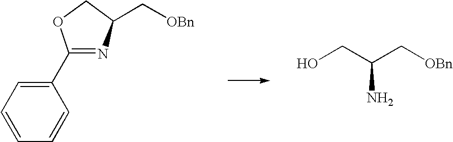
C1=CC(C2=NC(C[OBn])CO2)=CC=C1.OCC(C[OBn])N
